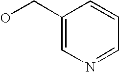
C1(CO)=CN=CC=C1
